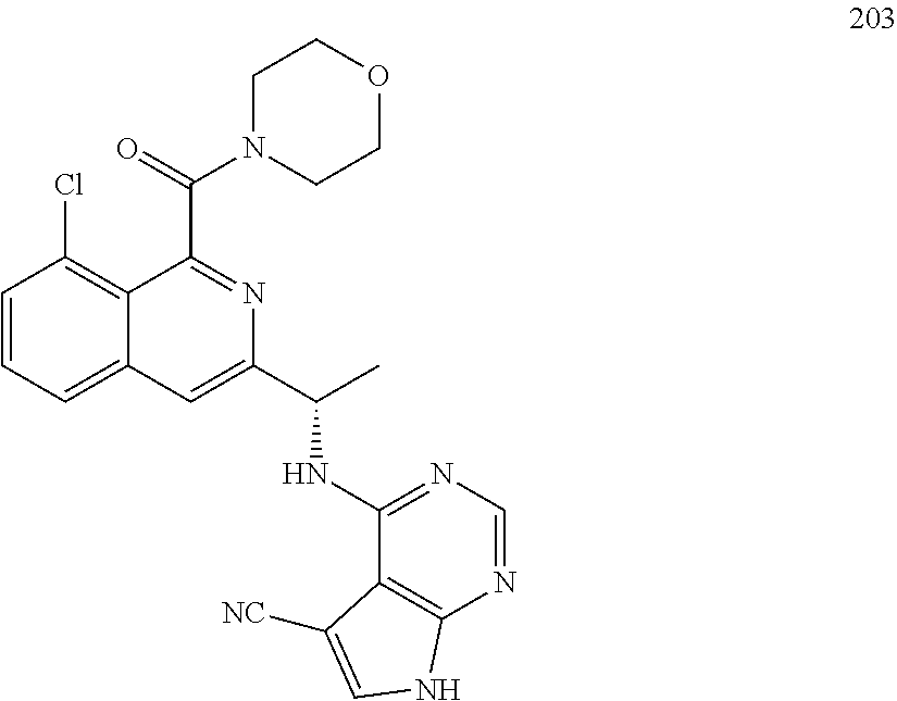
C1=CC=C2C(=C1Cl)C(C(=O)N1CCOCC1)=NC(C(C)NC1=NC=NC3=C1C([NC])=CN3)=C2
